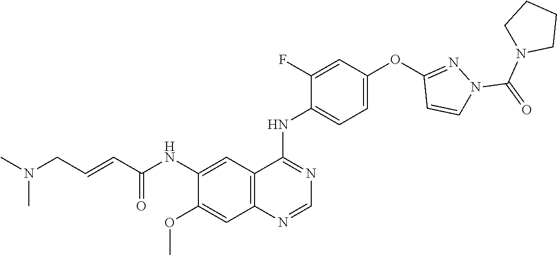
C1(F)=CC(OC2=NN(C(N3CCCC3)=O)C=C2)=CC=C1NC1=NC=NC2=C1C=C(NC(C=CCN(C)C)=O)C(OC)=C2
